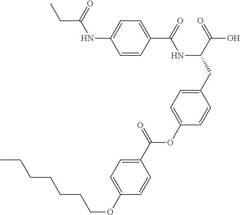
C1=CC(C(=O)NC(CC2=CC=C(OC(C3=CC=C(OCCCCCCC)C=C3)=O)C=C2)C(=O)O)=CC=C1NC(CC)=O
